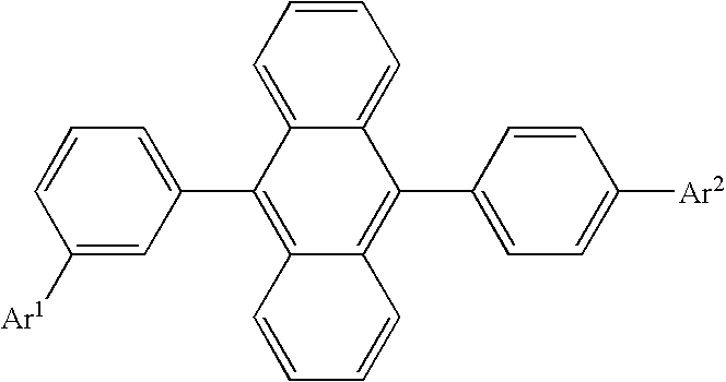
C1=CC=C2C(=C1)C(C1=CC=C([Ar2])C=C1)=C1C(=C2C2=CC=CC([Ar1])=C2)C=CC=C1
